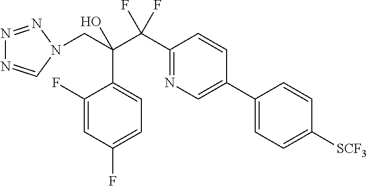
C1(F)=CC(F)=CC=C1C(CN1C=NN=N1)(C(C1=NC=C(C2=CC=C([SCF3])C=C2)C=C1)(F)F)O
